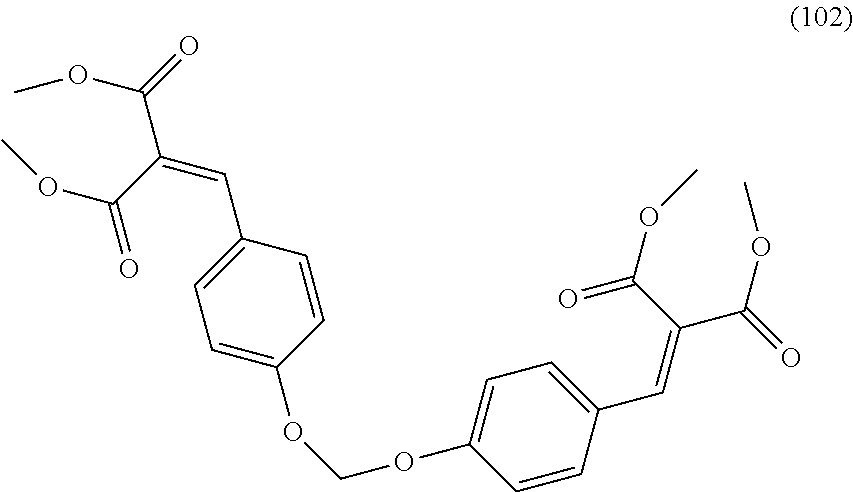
C1=C(OCOC2=CC=C(C=C(C(=O)OC)C(OC)=O)C=C2)C=CC(C=C(C(=O)OC)C(=O)OC)=C1
